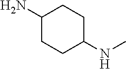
C1(N)CCC(NC)CC1
